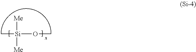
C[Si](OC)([Me])[Me]
